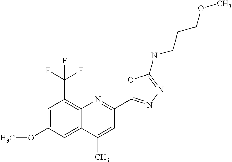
C1(C)=CC(C2=NN=C(NCCCOC)O2)=NC2=C(C(F)(F)F)C=C(OC)C=C12
